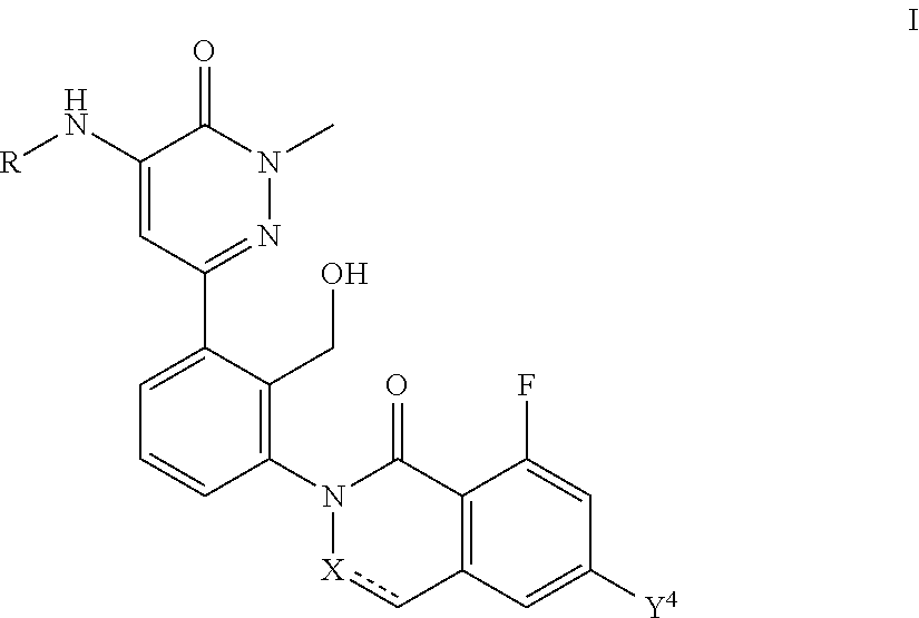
C1(N[R])=CC(C2=CC=CC(N3[X]cC4=C(C3=O)C(F)=CC([Y4])=C4)=C2CO)=NN(C)C1=O
